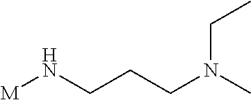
[M]NCCCN(C)CC
